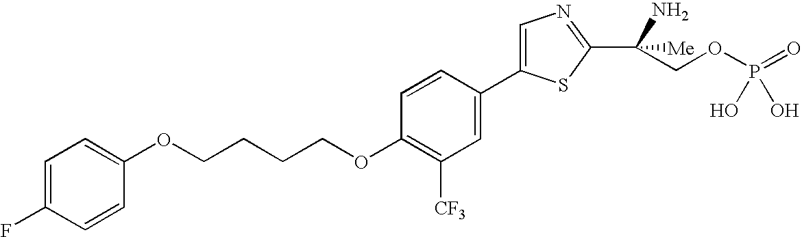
C(OC1=C([CF3])C=C(C2=CN=C(C(N)([Me])COP(=O)(O)O)S2)C=C1)CCCOC1=CC=C(F)C=C1
